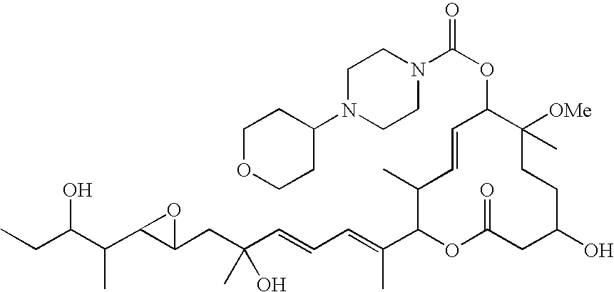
CCC(C(C1C(CC(C=CC=C(C2OC(=O)CC(O)CCC([OMe])(C)C(OC(=O)N3CCN(C4CCOCC4)CC3)C=CC2C)C)(O)C)O1)C)O
